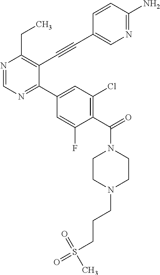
N1=CN=C(C2=CC(Cl)=C(C(=O)N3CCN(CCCS(=O)(=O)C)CC3)C(F)=C2)C(C#CC2=CN=C(N)C=C2)=C1CC
